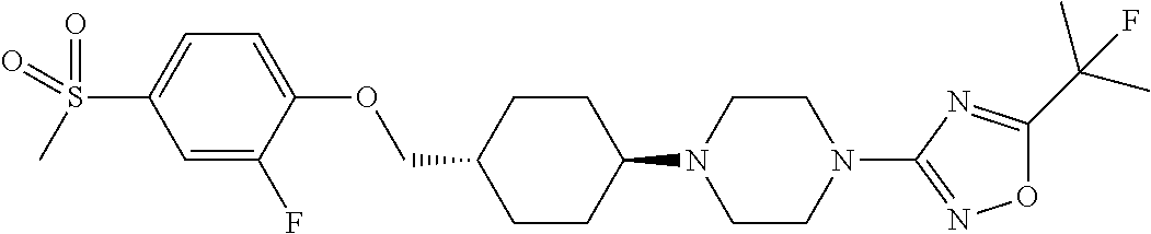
C1CC(N2CCN(C3=NOC(C(C)(C)F)=N3)CC2)CCC1COC1=CC=C(S(=O)(C)=O)C=C1F
